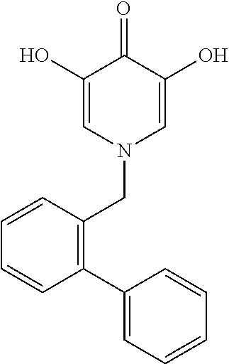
C1(O)=CN(CC2=C(C3=CC=CC=C3)C=CC=C2)C=C(O)C1=O
